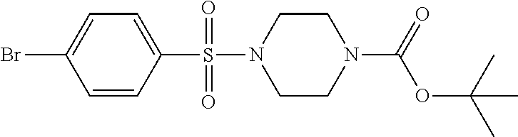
C1=CC(S(N2CCN(C(=O)OC(C)(C)C)CC2)(=O)=O)=CC=C1Br
